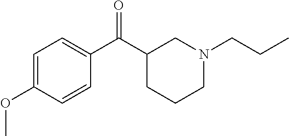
C1=C(OC)C=CC(C(C2CCCN(CCC)C2)=O)=C1
